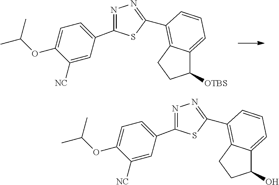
N1=C(C2=CC=C(OC(C)C)C([NC])=C2)SC(C2=C3C(=CC=C2)C([OTBS])CC3)=N1.N1=C(C2=CC=C(OC(C)C)C([NC])=C2)SC(C2=C3C(=CC=C2)C(O)CC3)=N1
